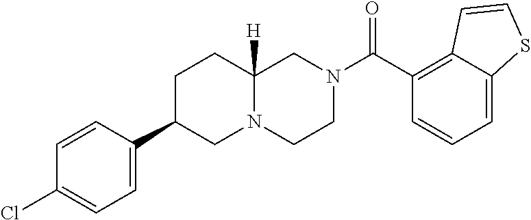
C1=C2C(=C(C(N3CCN4C([H])(C3)CCC(C3=CC=C(Cl)C=C3)C4)=O)C=C1)C=CS2
